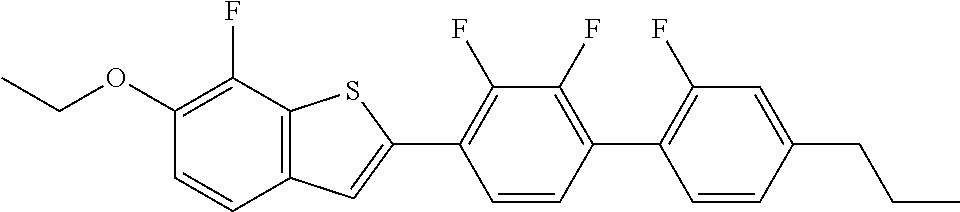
CCOC1=C(F)C2=C(C=C1)C=C(C1=C(F)C(F)=C(C3=C(F)C=C(CCC)C=C3)C=C1)S2
